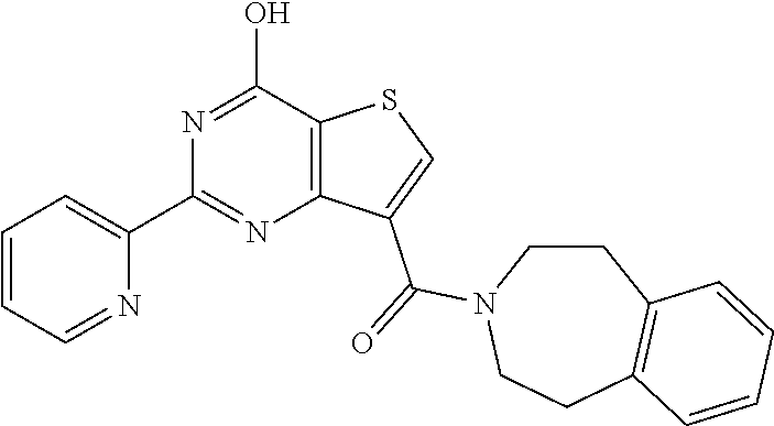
C12=C(C(O)=NC(C3=CC=CC=N3)=N1)SC=C2C(=O)N1CCC2=C(CC1)C=CC=C2
